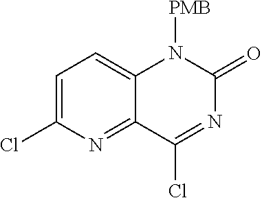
N1([PMB])C(=O)N=C(Cl)C2=NC(Cl)=CC=C12
